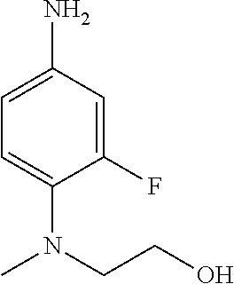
C1(F)=CC(N)=CC=C1N(CCO)C
